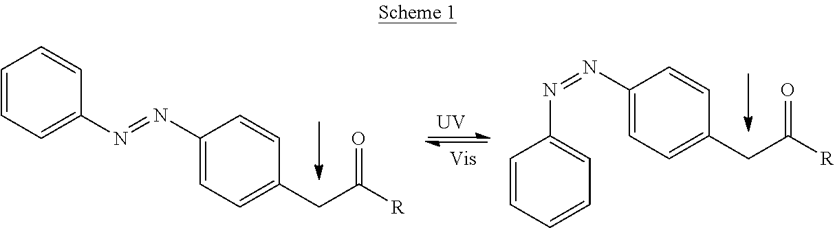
C1=CC=C(N=NC2=CC=C(CC([R])=O)C=C2)C=C1.[UV].N(=NC1=CC=C(CC([R])=O)C=C1)C1=CC=CC=C1
